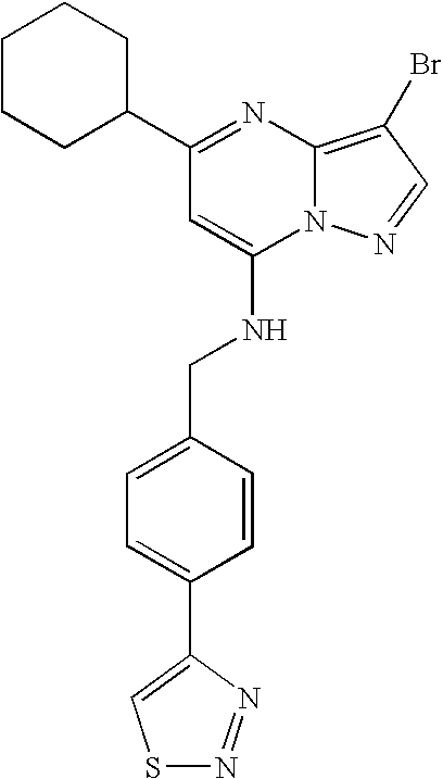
C1(C2CCCCC2)=NC2=C(Br)C=NN2C(NCC2=CC=C(C3=CSN=N3)C=C2)=C1
